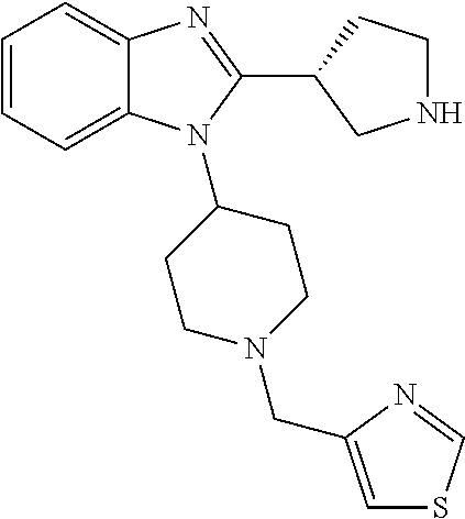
C1=CC=C2C(=C1)N=C(C1CNCC1)N2C1CCN(CC2=CSC=N2)CC1
